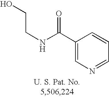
N(C(C1=CN=CC=C1)=O)CCO
